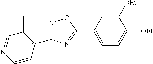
N1=C(C2=C(C)C=NC=C2)N=C(C2=CC=C([OEt])C([OEt])=C2)O1
